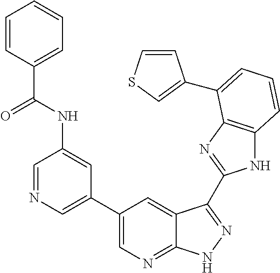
N1C2=C(N=C1C1=NNC3=NC=C(C4=CN=CC(NC(C5=CC=CC=C5)=O)=C4)C=C31)C(C1=CSC=C1)=CC=C2
